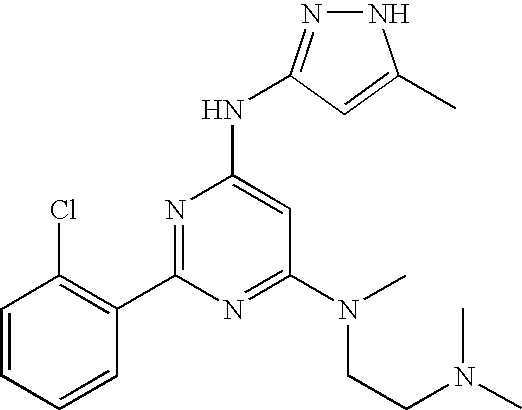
N1N=C(NC2=CC(N(CCN(C)C)C)=NC(C3=C(Cl)C=CC=C3)=N2)C=C1C
